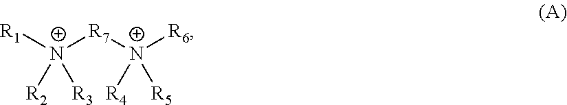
[R1][N+]([R7][N+]([R6])([R5])[R4])([R3])[R2]
